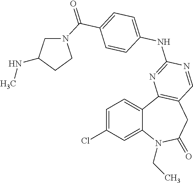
C12=CC(Cl)=CC=C1C1=C(CC(=O)N2CC)C=NC(NC2=CC=C(C(=O)N3CC(NC)CC3)C=C2)=N1
